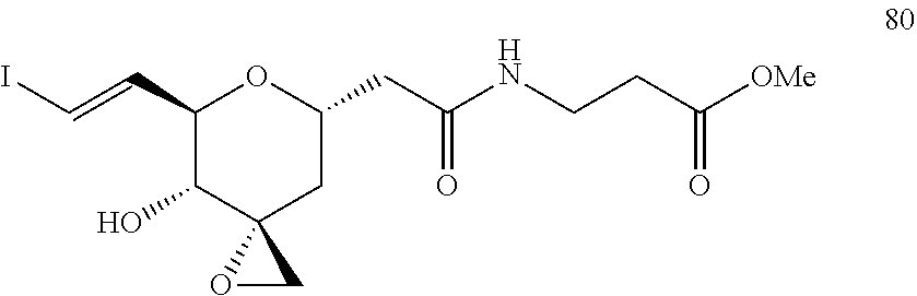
C1(C=CI)C(O)C2(CC(CC(NCCC([OMe])=O)=O)O1)OC2
